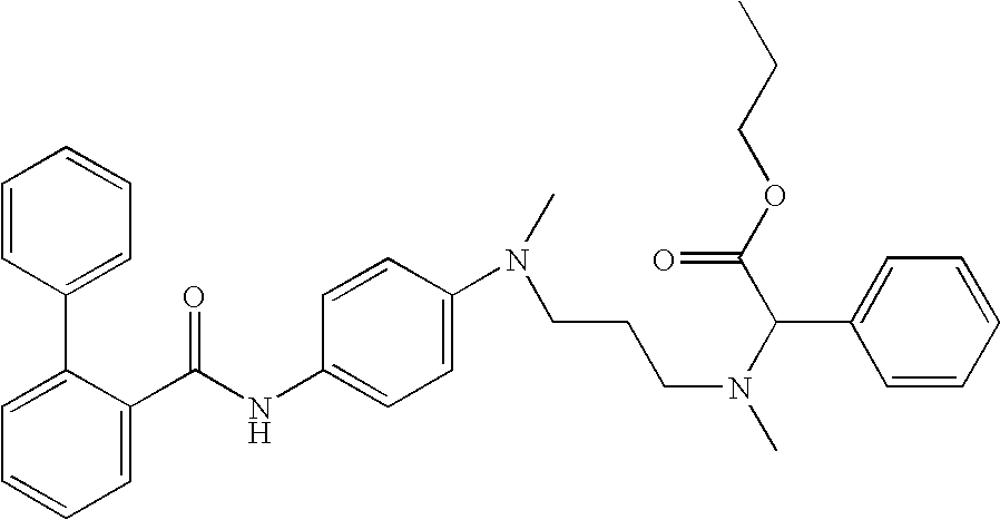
C1=C(C(NC2=CC=C(N(C)CCCN(C)C(C(OCCC)=O)C3=CC=CC=C3)C=C2)=O)C(C2=CC=CC=C2)=CC=C1
